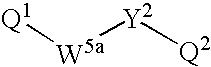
[Q1][W5a][Y2][Q2]
